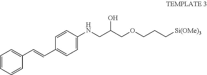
C1=CC(NCC(COCCC[Si(OMe)3])O)=CC=C1C=CC1=CC=CC=C1
